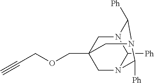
C#CCOCC12CN3C([Ph])N(C1)C([Ph])N(C3[Ph])C2
